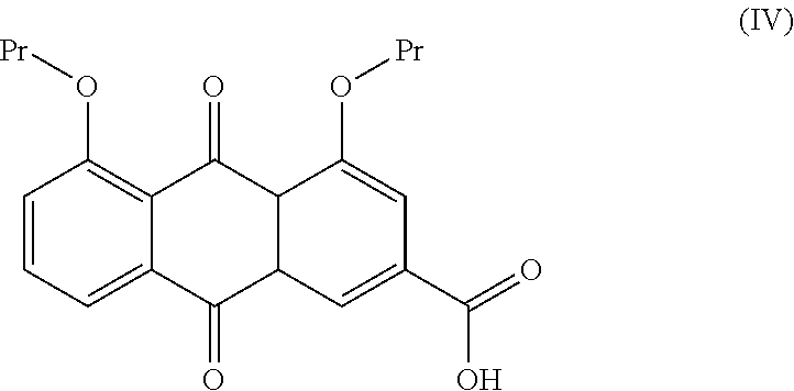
C1=CC=C2C(=C1O[Pr])C(=O)C1C(C2=O)C=C(C(=O)O)C=C1O[Pr]
